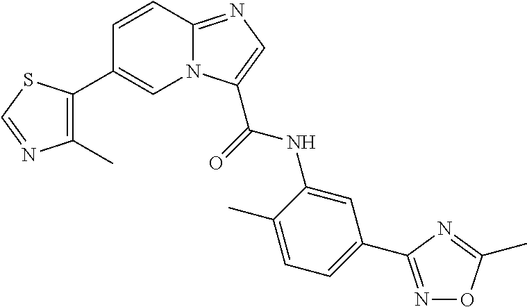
C1=CC2=NC=C(C(NC3=CC(C4=NOC(C)=N4)=CC=C3C)=O)N2C=C1C1=C(C)N=CS1
